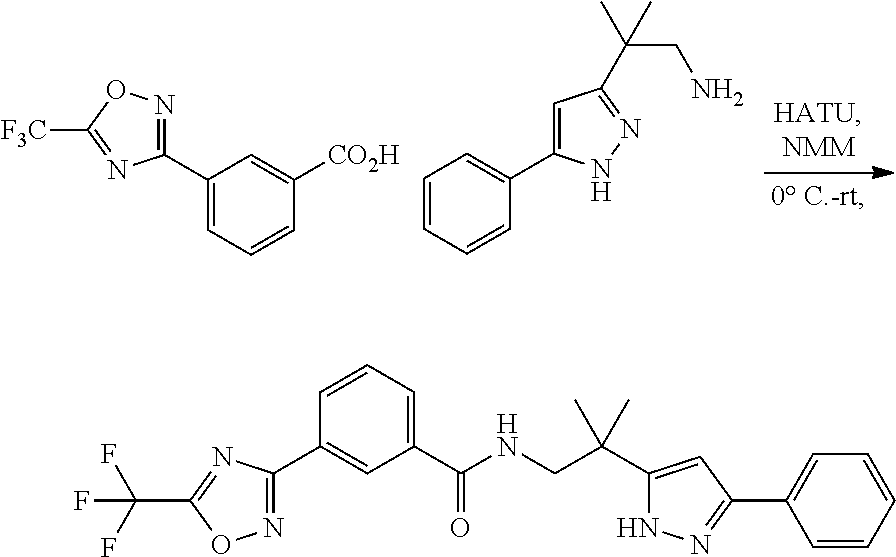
C1(C2=NOC([F3C])=N2)=CC=CC([CO2H])=C1.C1=CC=CC(C2=CC(C(CN)(C)C)=NN2)=C1.N1=C(C2=CC(C(NCC(C3=CC(C4=CC=CC=C4)=NN3)(C)C)=O)=CC=C2)N=C(C(F)(F)F)O1
